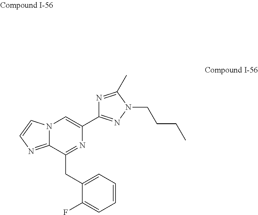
C1=C(CC2=NC(C3=NN(CCCC)C(C)=N3)=CN3C2=NC=C3)C(F)=CC=C1
